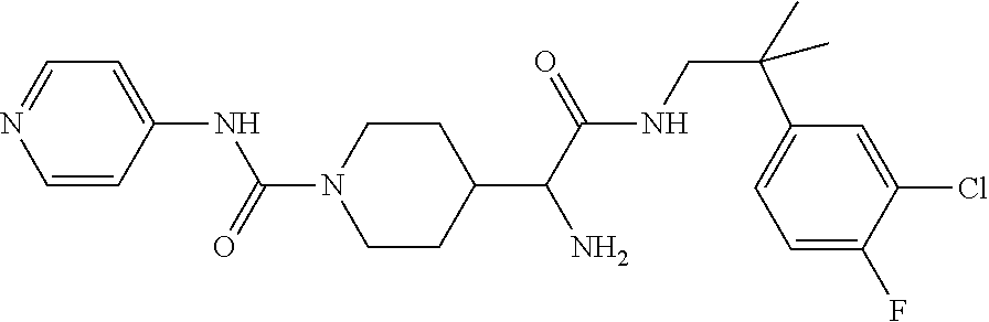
C1=CC(NC(N2CCC(C(C(NCC(C3=CC=C(F)C(Cl)=C3)(C)C)=O)N)CC2)=O)=CC=N1
